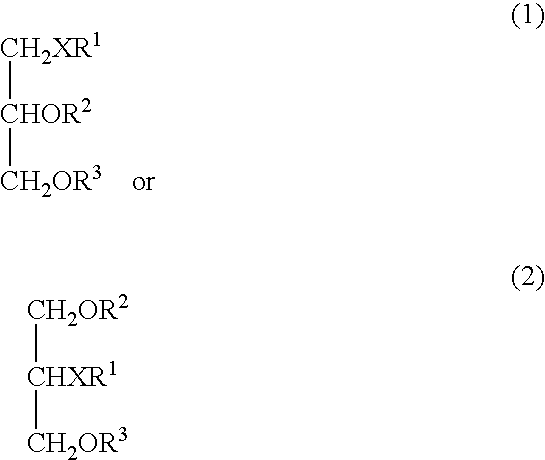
[CH2XR1][CHOR2][CH2OR3].[CH2OR2][CHXR1][CH2OR3]
